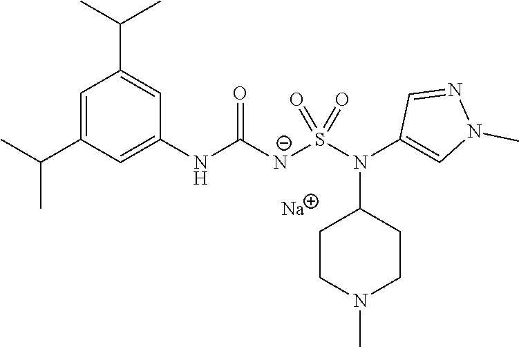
[Na].C1(NC(=O)[N-]S(N(C2=CN(C)N=C2)C2CCN(C)CC2)(=O)=O)=CC(C(C)C)=CC(C(C)C)=C1
